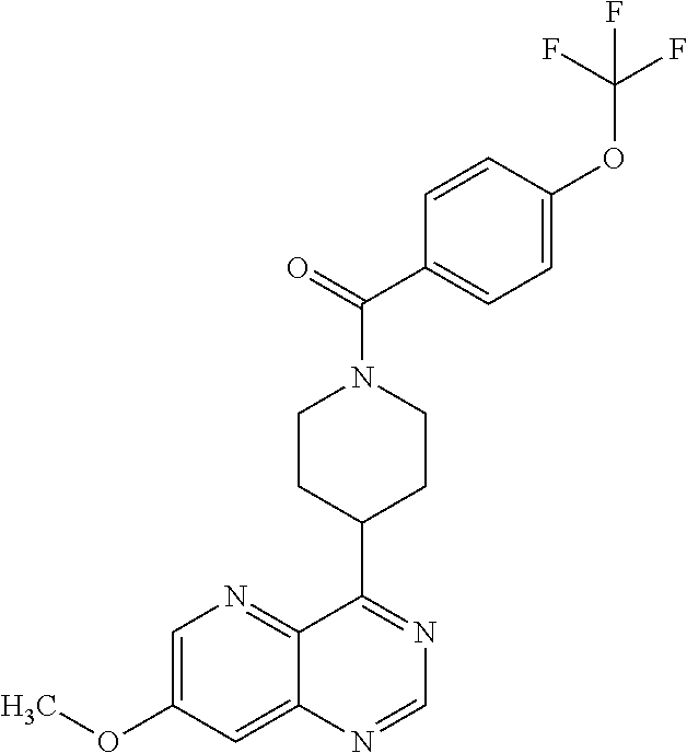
C1=C(OC)C=C2C(=N1)C(C1CCN(C(C3=CC=C(OC(F)(F)F)C=C3)=O)CC1)=NC=N2
